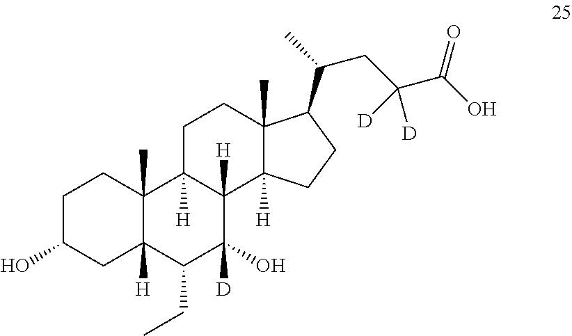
C1C(O)CC2([H])C(C)(C1)C1([H])C([H])(C([D])(O)C2CC)C2([H])C(C)(CC1)C(C(C)CC(C(O)=O)([D])[D])CC2
